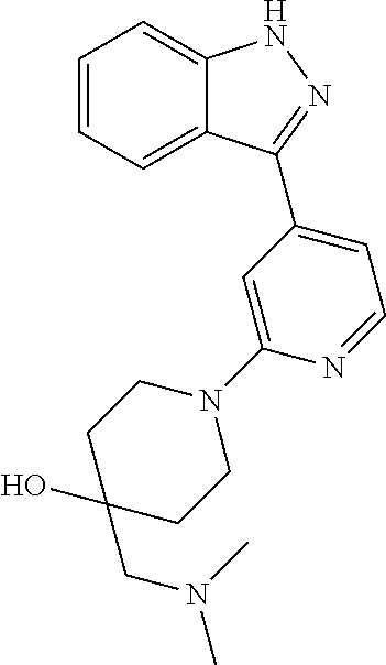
C1=CC=C2C(=C1)NN=C2C1=CC=NC(N2CCC(CN(C)C)(O)CC2)=C1
